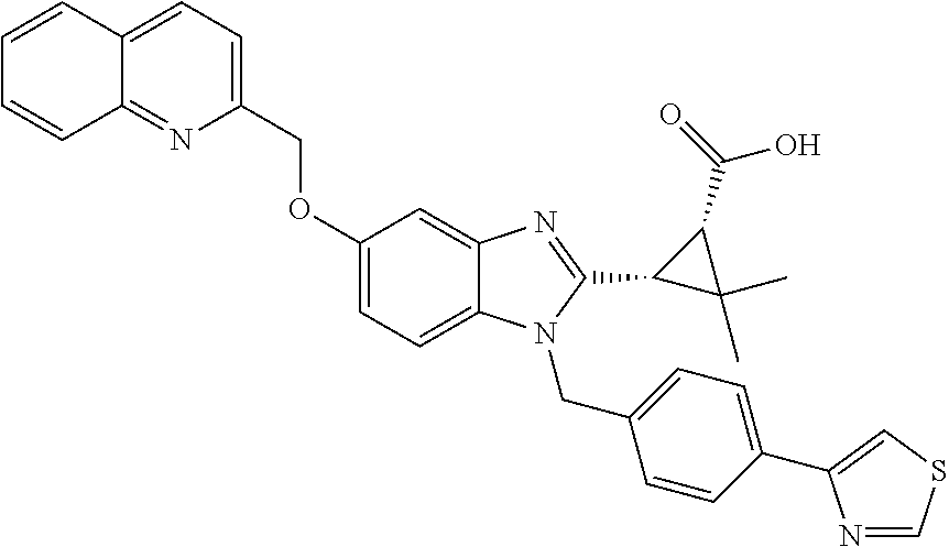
C12=CC=C(COC3=CC=C4C(=C3)N=C(C3C(C(=O)O)C3(C)C)N4CC3=CC=C(C4=CSC=N4)C=C3)N=C1C=CC=C2
